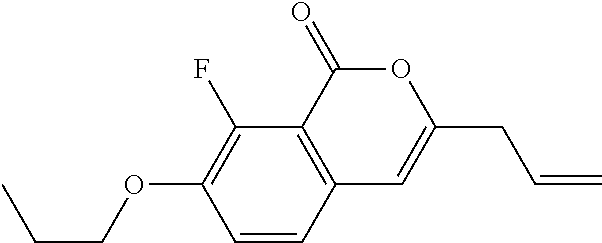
C1=CC2=C(C(F)=C1OCCC)C(=O)OC(CC=C)=C2
